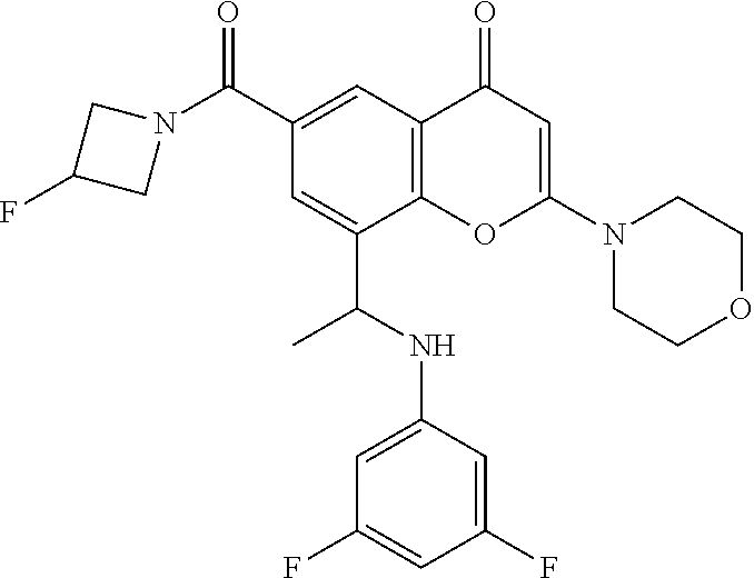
C1(C(=O)N2CC(F)C2)=CC2=C(C(C(NC3=CC(F)=CC(F)=C3)C)=C1)OC(N1CCOCC1)=CC2=O
